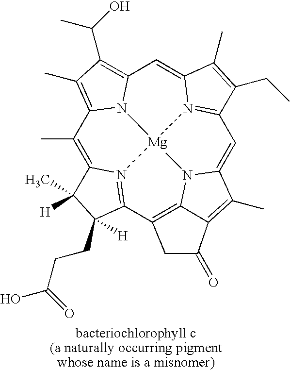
C1(C)=C2N3=C(C4=C5N6C(=CC7=N8C(=CC9=C(C(O)C)C(C)=C1N9[Mg]863)C(C)=C7CC)C(C)=C5C(=O)C4)C([H])(CCC(O)=O)C2(C)[H]
